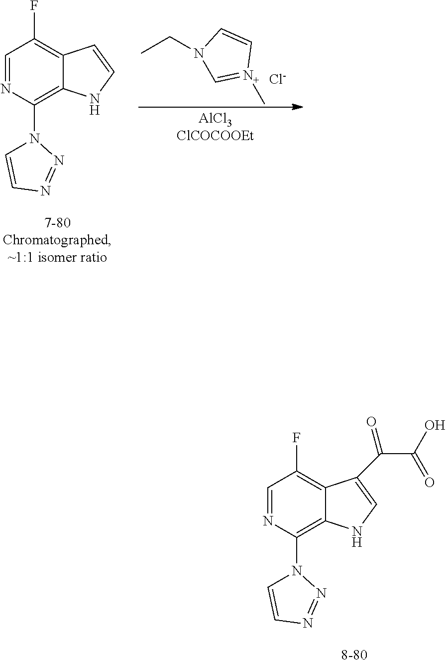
C1(F)=C2C(=C(N3C=CN=N3)N=C1)NC=C2.CCN1C=[N+](C)C=C1.[Cl-].C1(F)=C2C(=C(N3C=CN=N3)N=C1)NC=C2C(=O)C(=O)O
